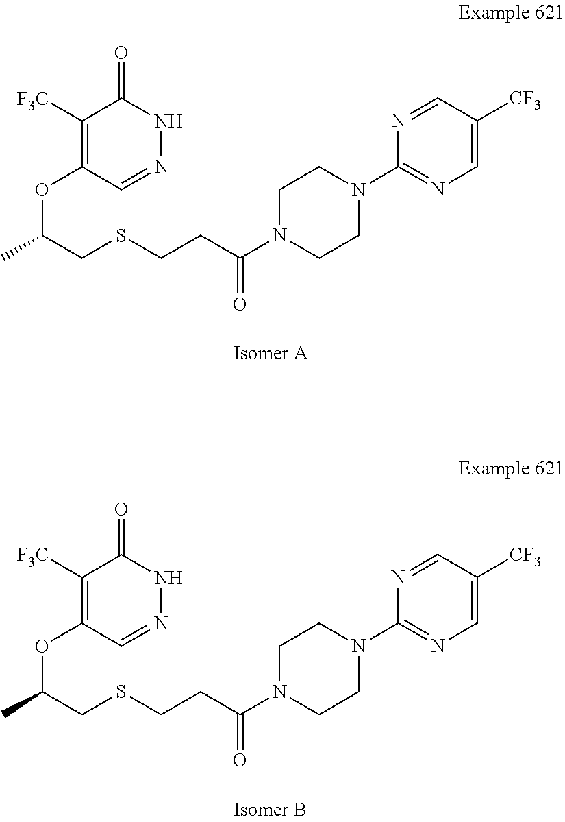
C1([F3C])=C(OC(C)CSCCC(N2CCN(C3=NC=C([CF3])C=N3)CC2)=O)C=NNC1=O.C1([F3C])=C(OC(C)CSCCC(N2CCN(C3=NC=C([CF3])C=N3)CC2)=O)C=NNC1=O
